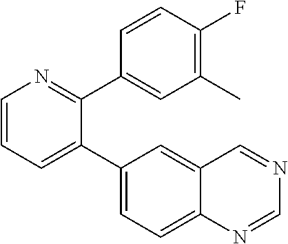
C1=CN=C(C2=CC(C)=C(F)C=C2)C(C2=CC=C3C(=C2)C=NC=N3)=C1
